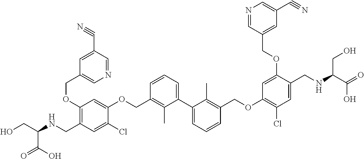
C1(OCC2=CN=CC(C#N)=C2)=C(CNC(CO)C(O)=O)C=C(Cl)C(OCC2=C(C)C(C3=CC=CC(COC4=C(Cl)C=C(CNC(C(=O)O)CO)C(OCC5=CC(C#N)=CN=C5)=C4)=C3C)=CC=C2)=C1
